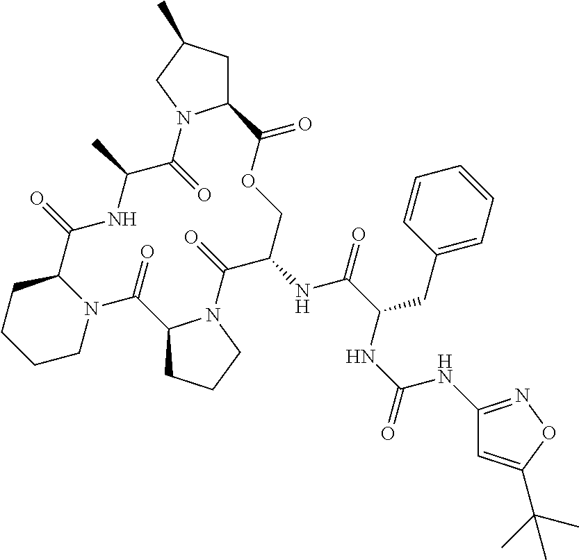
C12CC(C)CN1C(=O)C(C)NC(=O)C1CCCCN1C(=O)C1CCCN1C(=O)C(NC(=O)C(CC1=CC=CC=C1)NC(=O)NC1=NOC(C(C)(C)C)=C1)COC2=O
